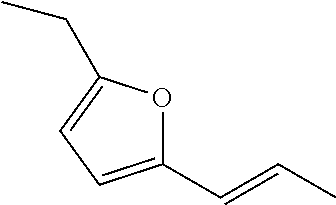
C(=CC)C1=CC=C(CC)O1
